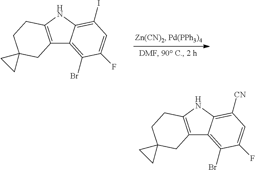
C12=C(NC3=C(I)C=C(F)C(Br)=C13)CCC1(C2)CC1.C12=C(NC3=C([CN])C=C(F)C(Br)=C13)CCC1(C2)CC1
